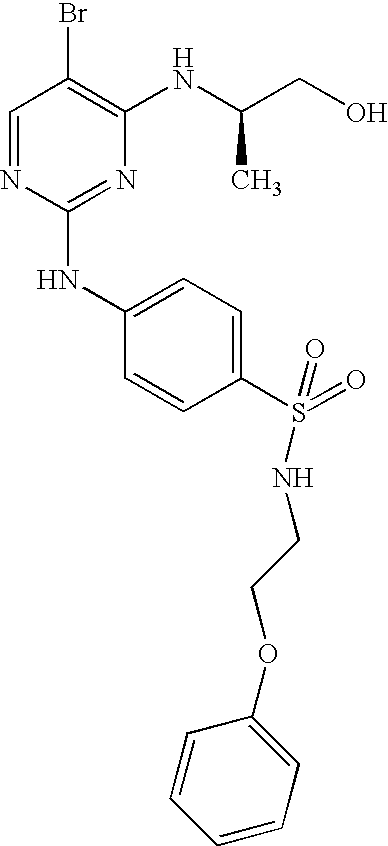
C1=NC(NC2=CC=C(S(=O)(NCCOC3=CC=CC=C3)=O)C=C2)=NC(NC(CO)C)=C1Br
